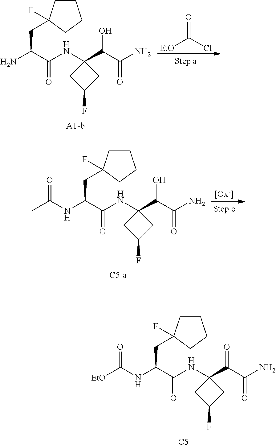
N(C(C(NC1(C(C(N)=O)=O)CC(F)C1)=O)CC1(F)CCCC1)C(=O)[EtO].[C5].NC(C(NC1(C(C(N)=O)O)CC(F)C1)=O)CC1(F)CCCC1.[EtO]C(Cl)=O.N(C(C(NC1(C(C(N)=O)O)CC(F)C1)=O)CC1(F)CCCC1)C(=O)C
